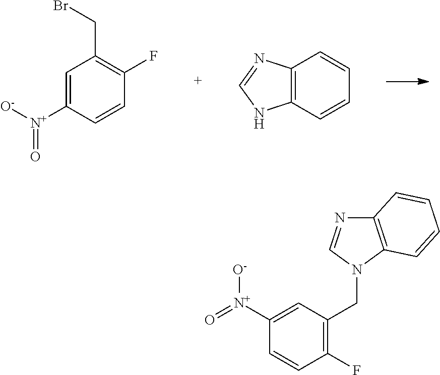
C1=C([N+]([O-])=O)C=CC(F)=C1CBr.C12=C(C=CC=C1)NC=N2.C1([N+]([O-])=O)=CC(CN2C3=C(N=C2)C=CC=C3)=C(F)C=C1
